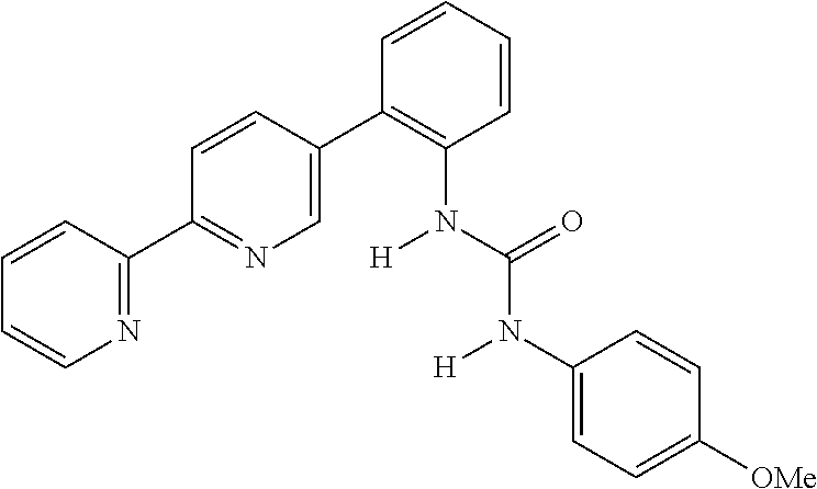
C1=C(C2=C(N(C(=O)N(C3=CC=C([OMe])C=C3)[H])[H])C=CC=C2)C=CC(C2=NC=CC=C2)=N1
